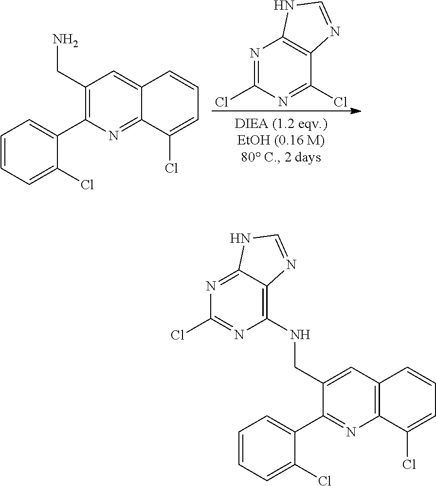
C1(Cl)=NC(Cl)=NC2=C1N=CN2.C1(CN)=C(C2=CC=CC=C2Cl)N=C2C(=C1)C=CC=C2Cl.C1(CNC2=C3C(=NC(Cl)=N2)NC=N3)=CC2=C(N=C1C1=CC=CC=C1Cl)C(Cl)=CC=C2
